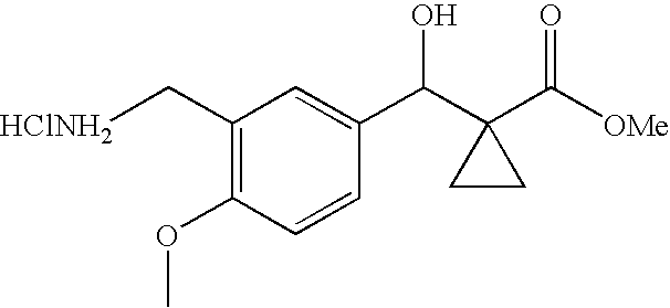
C1(C[HClNH2])=C(OC)C=CC(C(C2(C([OMe])=O)CC2)O)=C1
